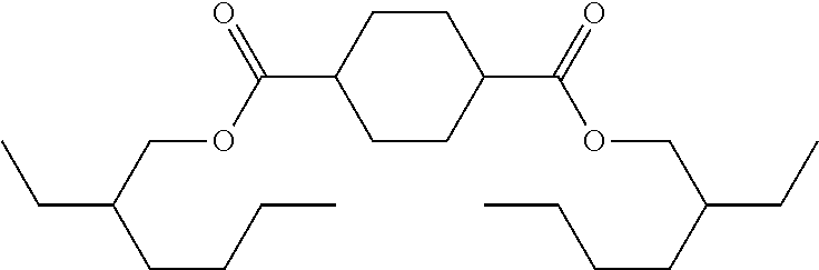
C1CC(C(=O)OCC(CC)CCCC)CCC1C(=O)OCC(CC)CCCC
